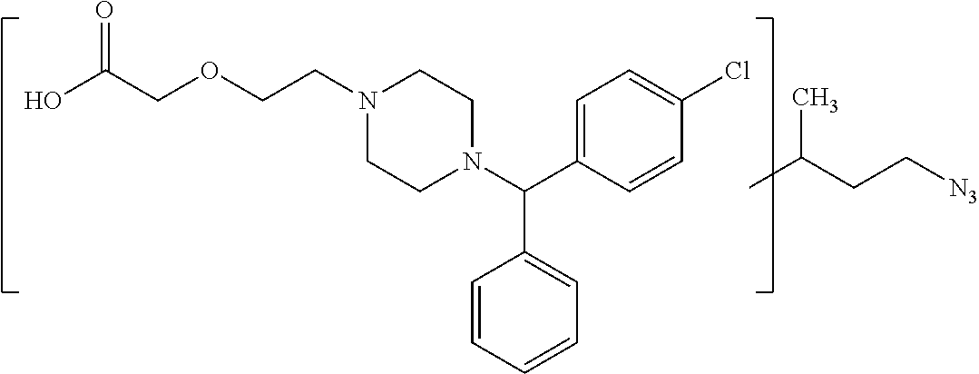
C1CN(CCOCC(O)=O)CCN1C(C1=CC=C(Cl)C=C1)C1=CC=CC=C1.CC(CC[N3])C
